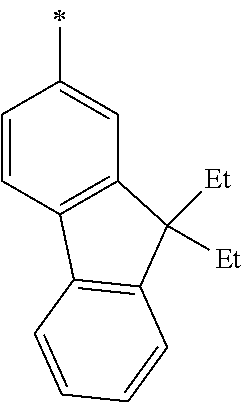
C1(C)=CC2=C(C=C1)C1=C(C2([Et])[Et])C=CC=C1
